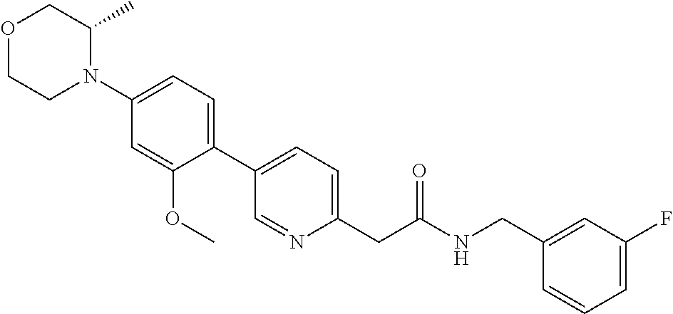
O1CCN(C2=CC=C(C3=CC=C(CC(NCC4=CC(F)=CC=C4)=O)N=C3)C(OC)=C2)C(C)C1
